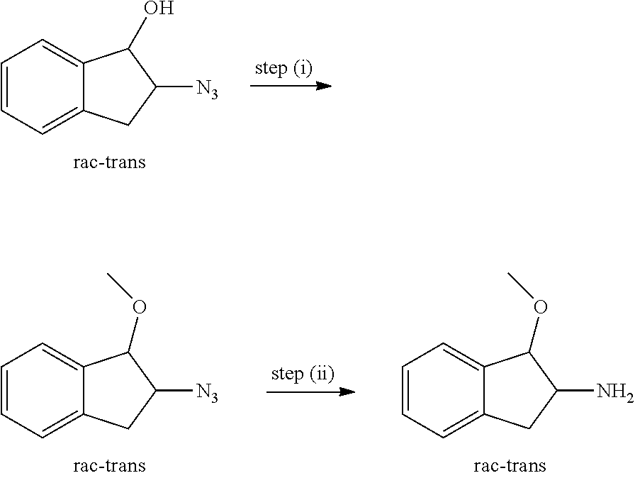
C1=CC=C2C(=C1)C(O)C([N3])C2.C1=CC=C2C(=C1)C(OC)C([N3])C2.C1=CC=C2C(=C1)C(OC)C(N)C2
